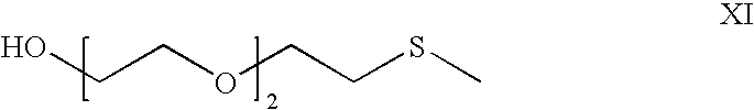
OCCOCCSC
